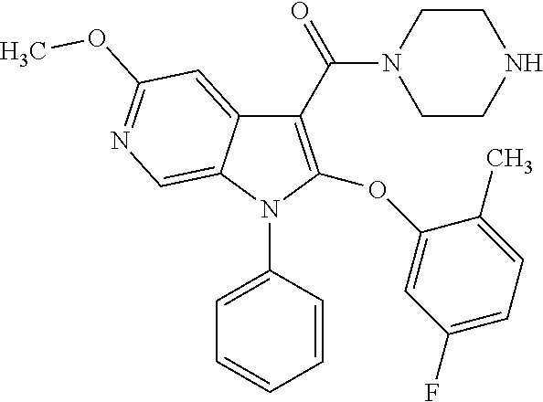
C1(C(N2CCNCC2)=O)=C(OC2=CC(F)=CC=C2C)N(C2=CC=CC=C2)C2=CN=C(OC)C=C12
